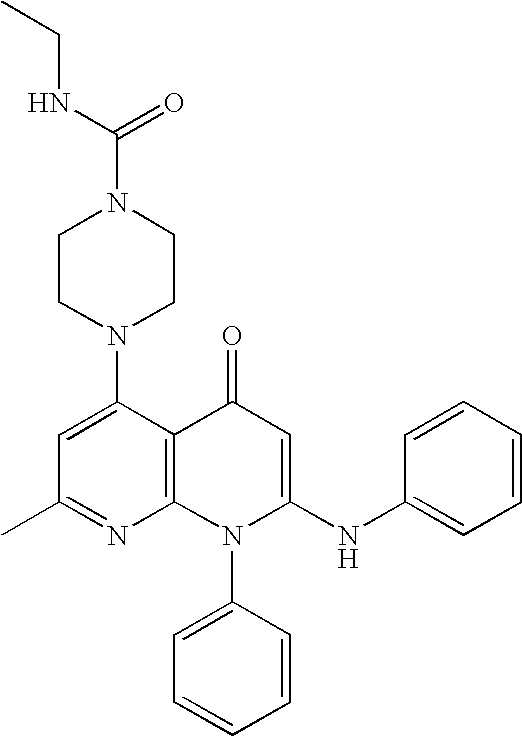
C1(C)=NC2=C(C(N3CCN(C(NCC)=O)CC3)=C1)C(=O)C=C(NC1=CC=CC=C1)N2C1=CC=CC=C1
